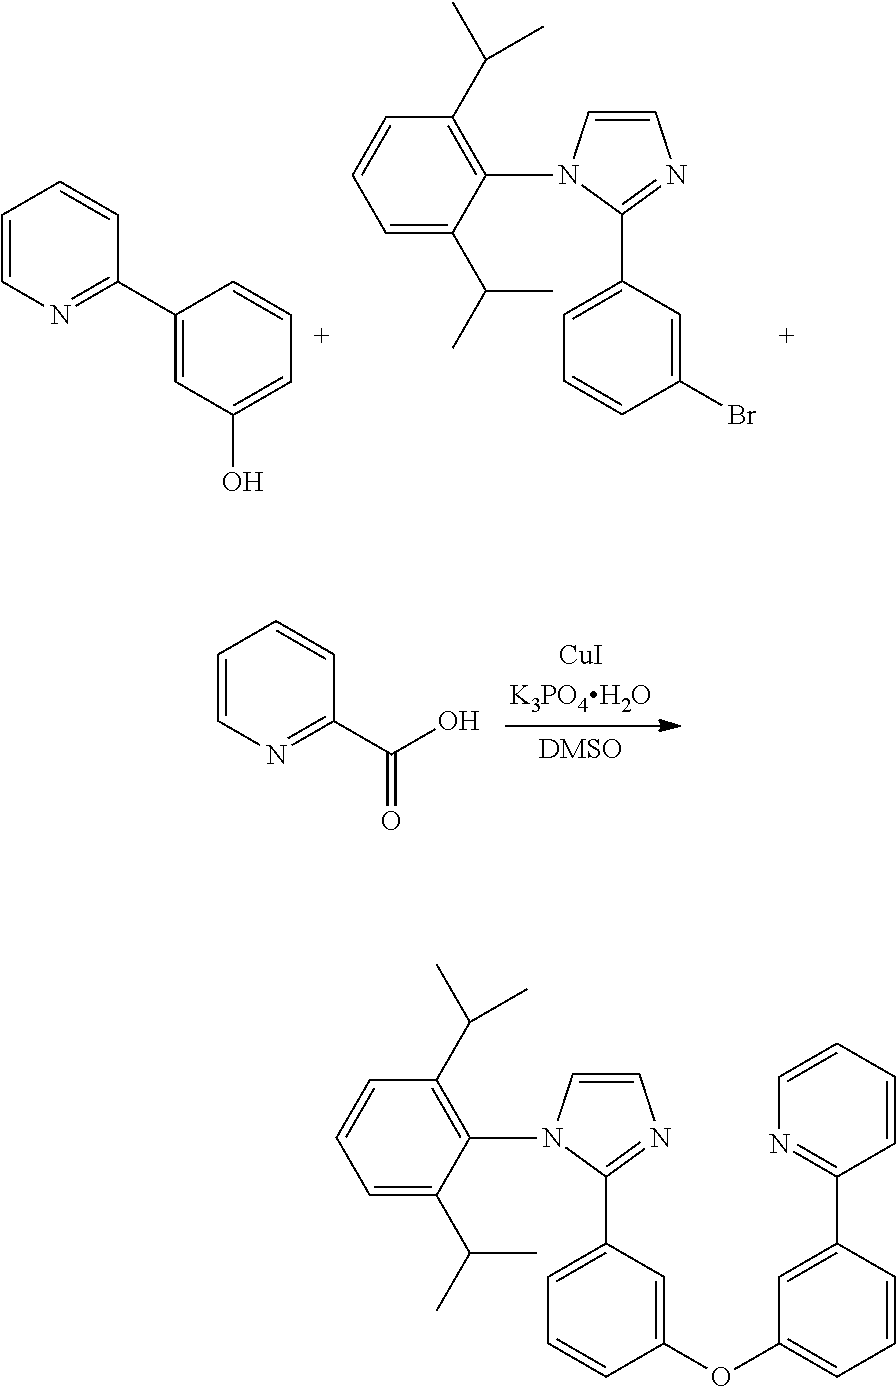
C1=CN=C(C2=CC(O)=CC=C2)C=C1.C1=C(C(C)C)C(N2C=CN=C2C2=CC=CC(Br)=C2)=C(C(C)C)C=C1.C1=CN=C(C(O)=O)C=C1.C1=C(C(C)C)C(N2C=CN=C2C2=CC=CC(OC3=CC=CC(C4=NC=CC=C4)=C3)=C2)=C(C(C)C)C=C1
